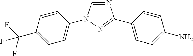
N1=CN(C2=CC=C(C(F)(F)F)C=C2)N=C1C1=CC=C(N)C=C1
